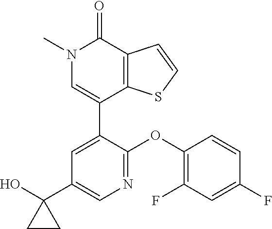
C1=CSC2=C1C(=O)N(C)C=C2C1=CC(C2(O)CC2)=CN=C1OC1=C(F)C=C(F)C=C1
